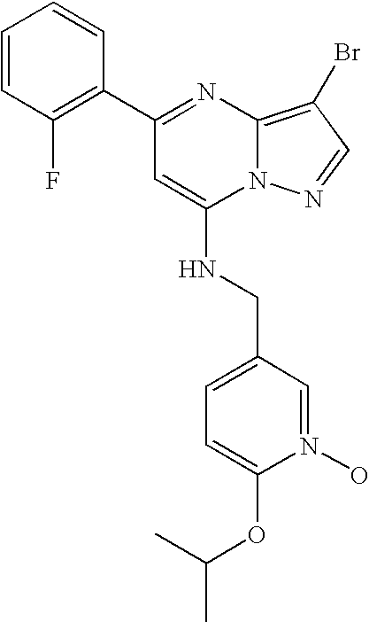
C1=CC(F)=C(C2=NC3=C(Br)C=NN3C(NCC3=CC=C(OC(C)C)N(O)=C3)=C2)C=C1
